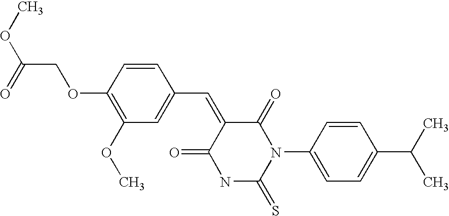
COC(COC1=C(OC)C=C(C=C2C(=O)N(C3=CC=C(C(C)C)C=C3)C(=S)NC2=O)C=C1)=O
